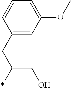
C1(CC(CO)*)=CC(OC)=CC=C1
